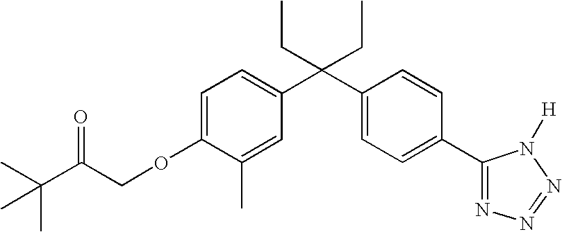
C1=C(OCC(C(C)(C)C)=O)C(C)=CC(C(C2=CC=C(C3=NN=NN3[H])C=C2)(CC)CC)=C1
